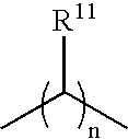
CC(C)[R11]
